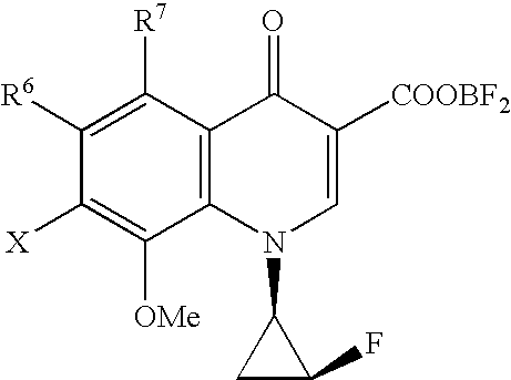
C12=C(C([R7])=C([R6])C([X])=C1[OMe])C(=O)C([COOBF2])=CN2C1CC1F
